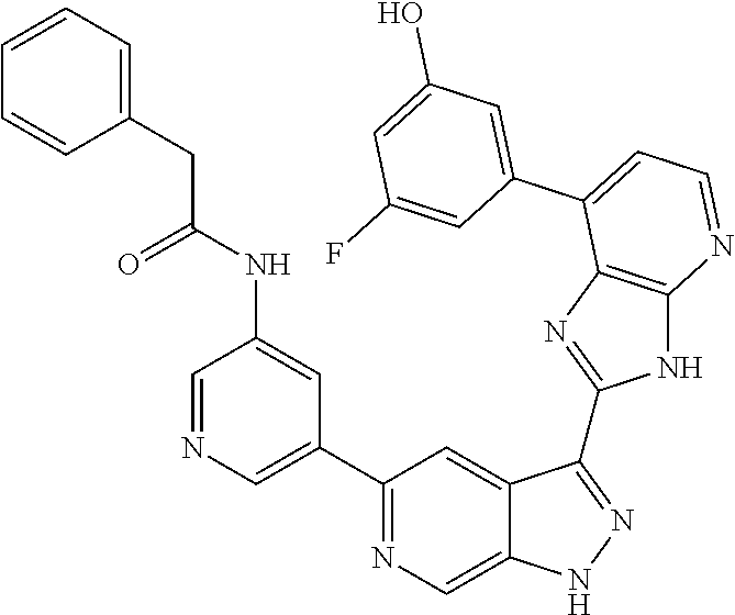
C1(C2=NC=C3C(=C2)C(C2=NC4=C(N2)N=CC=C4C2=CC(O)=CC(F)=C2)=NN3)=CN=CC(NC(CC2=CC=CC=C2)=O)=C1
